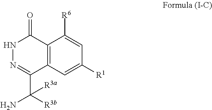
C12=C(C=C([R1])C=C1[R6])C(C([R3b])(N)[R3a])=NNC2=O
